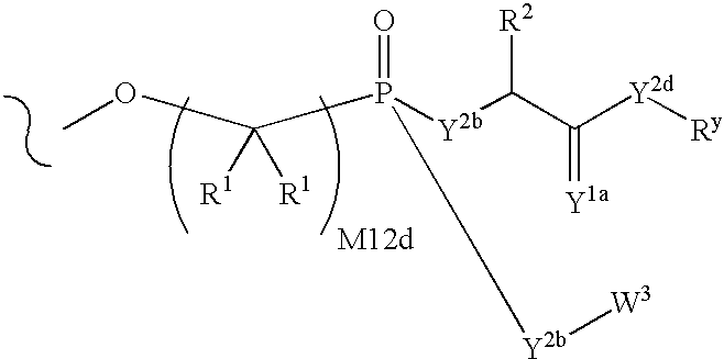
COC(P([Y2b]C(C(=[Y1a])[Y2d][Ry])[R2])(=O)[Y2b][W3])([R1])[R1]
